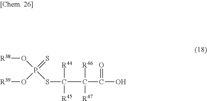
S(C(C(C(O)=O)([R46])[R47])([R44])[R45])P(O[R38])(=S)O[R39]
